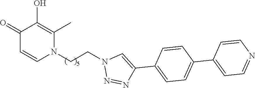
C1(=O)C=CN(CCN2N=NC(C3=CC=C(C4=CC=NC=C4)C=C3)=C2)C(C)=C1O
